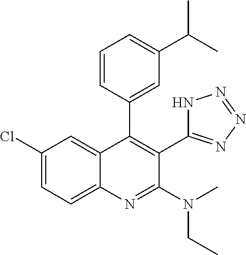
C1(Cl)=CC=C2C(=C1)C(C1=CC(C(C)C)=CC=C1)=C(C1=NN=NN1)C(N(CC)C)=N2
